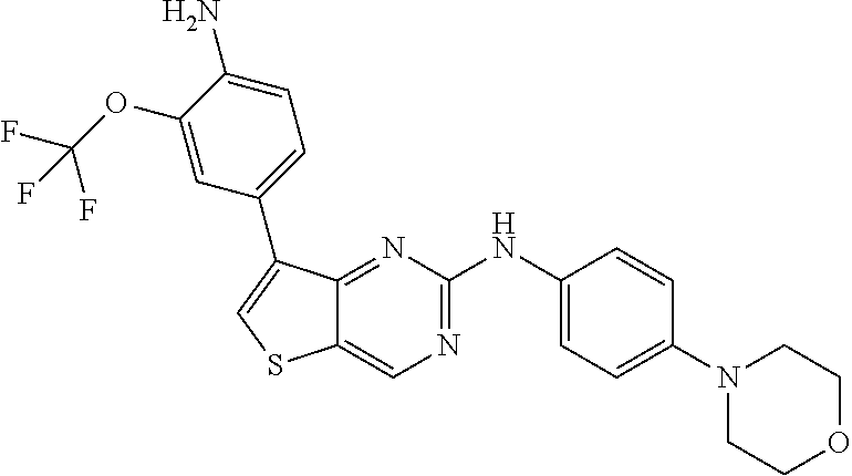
C1(N2CCOCC2)=CC=C(NC2=NC=C3C(=N2)C(C2=CC=C(N)C(OC(F)(F)F)=C2)=CS3)C=C1
